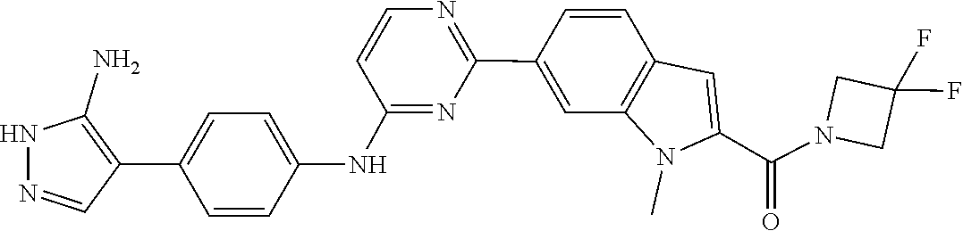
C1(F)(F)CN(C(C2=CC3=C(C=C(C4=NC=CC(NC5=CC=C(C6=C(N)NN=C6)C=C5)=N4)C=C3)N2C)=O)C1
